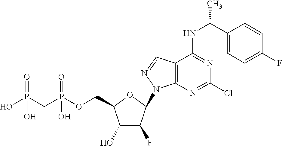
C1(O)C(F)C(N2C3=C(C=N2)C(NC(C2=CC=C(F)C=C2)C)=NC(Cl)=N3)OC1COP(CP(O)(=O)O)(=O)O
